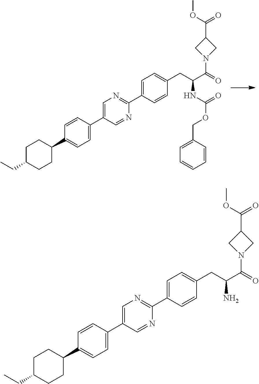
C1=CC(C2=CN=C(C3=CC=C(CC(NC(OCC4=CC=CC=C4)=O)C(=O)N4CC(C(OC)=O)C4)C=C3)N=C2)=CC=C1C1CCC(CC)CC1.C1=CC(C2=CN=C(C3=CC=C(CC(N)C(=O)N4CC(C(OC)=O)C4)C=C3)N=C2)=CC=C1C1CCC(CC)CC1
